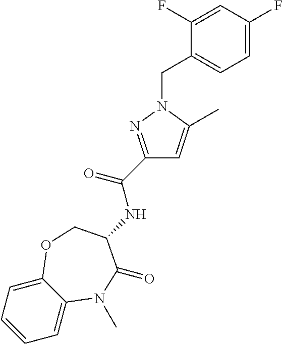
C1=C2C(=CC=C1)OCC(NC(C1=NN(CC3=CC=C(F)C=C3F)C(C)=C1)=O)C(=O)N2C
